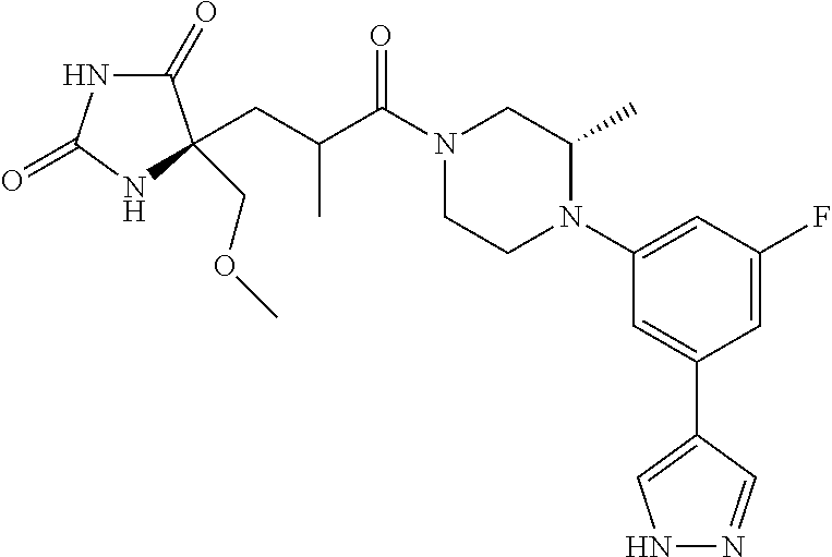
C1(=O)NC(=O)NC1(COC)CC(C(N1CCN(C2=CC(F)=CC(C3=CNN=C3)=C2)C(C)C1)=O)C
